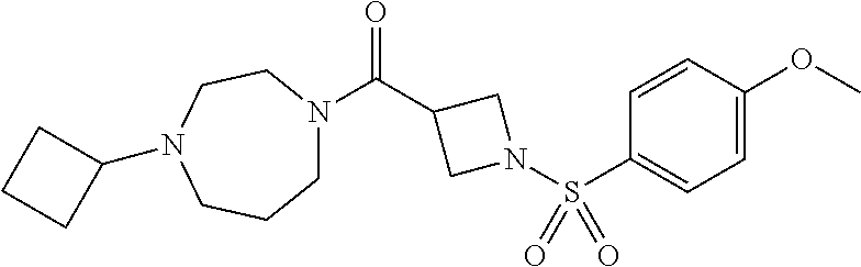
C(C1CN(S(C2=CC=C(OC)C=C2)(=O)=O)C1)(N1CCCN(C2CCC2)CC1)=O
